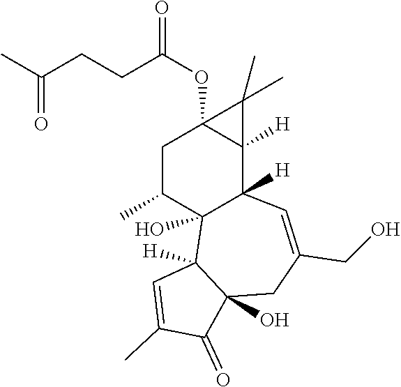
C12(OC(CCC(C)=O)=O)CC(C)C3(O)C([H])(C1([H])C2(C)C)C=C(CO)CC1(O)C3([H])C=C(C)C1=O
